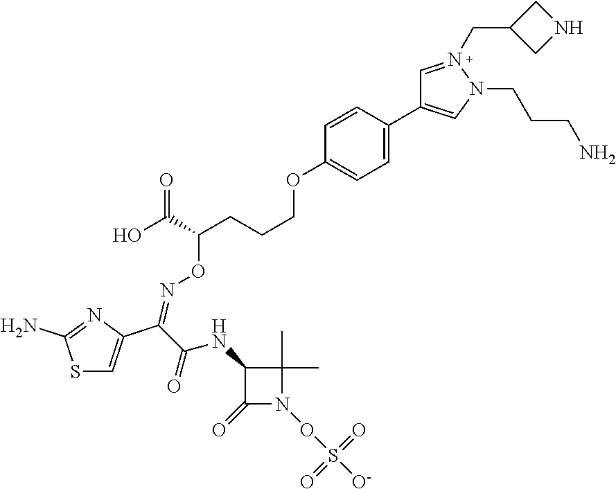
C1=C(OCCCC(ON=C(C2=CSC(N)=N2)C(NC2C(=O)N(OS([O-])(=O)=O)C2(C)C)=O)C(=O)O)C=CC(C2=CN(CCCN)N(CC3CNC3)=C2)=C1
